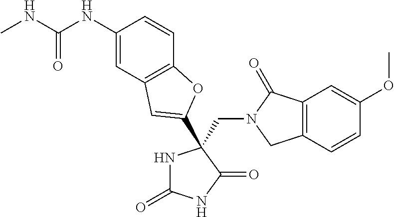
C(N1CC2=C(C1=O)C=C(OC)C=C2)C1(C2=CC3=C(C=CC(NC(=O)NC)=C3)O2)NC(=O)NC1=O
